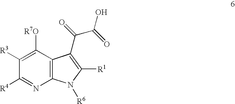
C12=C(C([R7O])=C([R3])C([R4])=N1)C(C(=O)C(=O)O)=C([R1])N2[R6]
